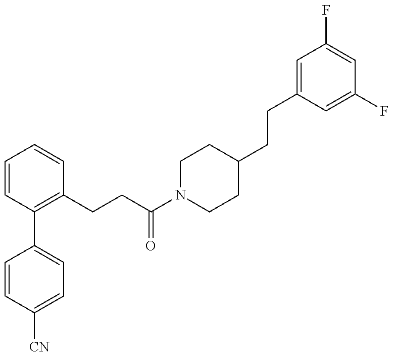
C1=CC([CN])=CC=C1C1=C(CCC(N2CCC(CCC3=CC(F)=CC(F)=C3)CC2)=O)C=CC=C1
